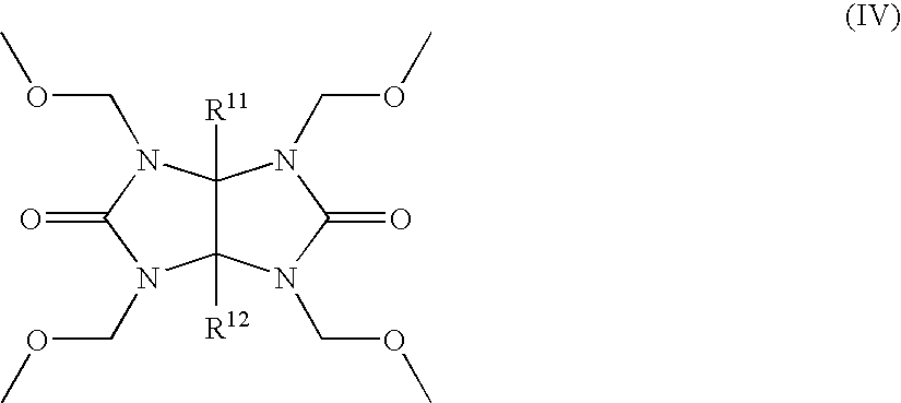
N1(COC)C(=O)N(COC)C2([R11])C1([R12])N(COC)C(=O)N2COC
